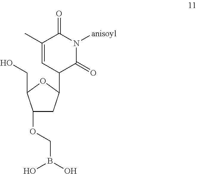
C1(C)=CC(C2CC(OCB(O)O)C(CO)O2)C(=O)N([anisoyl])C1=O
